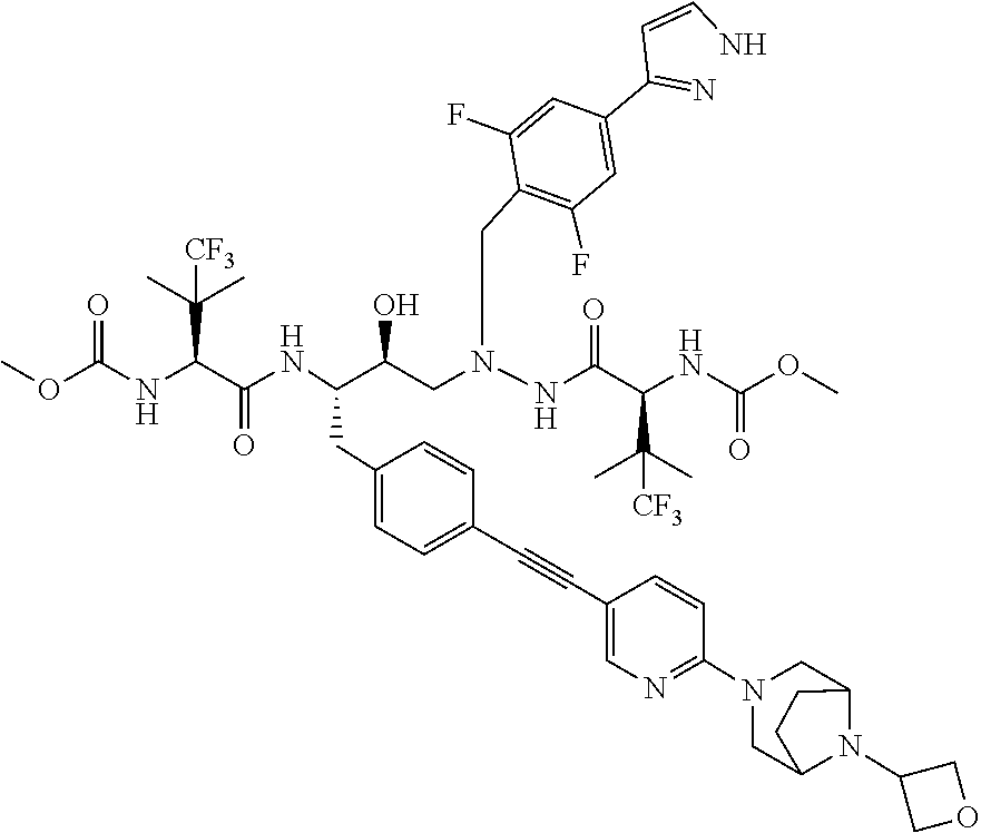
O(C(=O)NC(C(=O)NC(C(CN(CC1=C(F)C=C(C(=N)C=CN)C=C1F)NC(C(C(C)(C)[CF3])NC(OC)=O)=O)O)CC1=CC=C(C#CC2=CN=C(N3CC4N(C5COC5)C(C3)CC4)C=C2)C=C1)C(C)(C)[CF3])C
